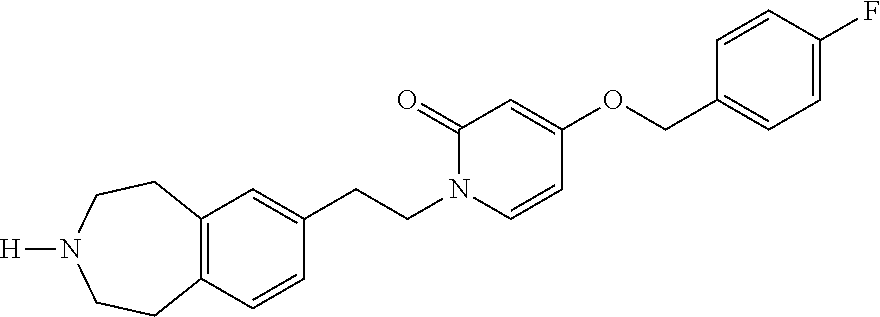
C12=C(CCN([H])CC1)C=C(CCN1C(=O)C=C(OCC3=CC=C(F)C=C3)C=C1)C=C2
